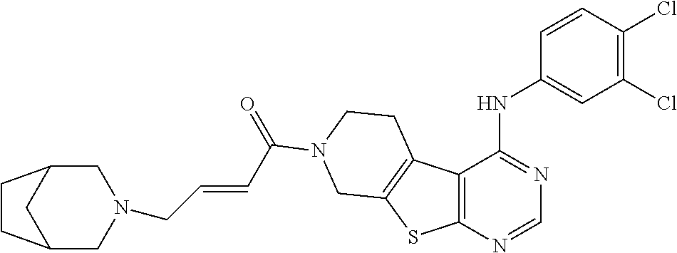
C12=C(N=CN=C1NC1=CC(Cl)=C(Cl)C=C1)SC1=C2CCN(C(=O)C=CCN2CC3CC(C2)CC3)C1
